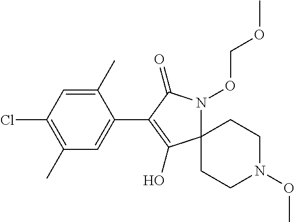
C1(C)=CC(Cl)=C(C)C=C1C1=C(O)C2(N(OCOC)C1=O)CCN(OC)CC2
